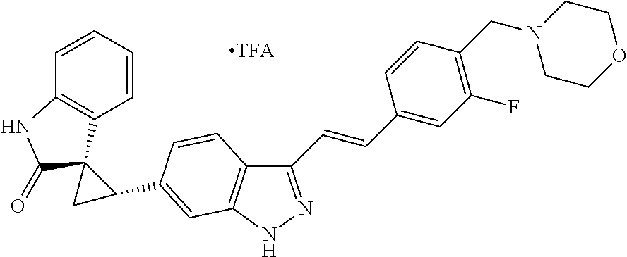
C1=CC(C=CC2=NNC3=C2C=CC(C2C4(C5=C(C=CC=C5)NC4=O)C2)=C3)=CC(F)=C1CN1CCOCC1
